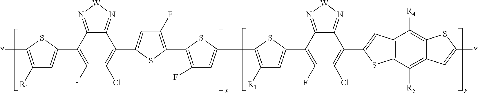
C1(C2=CC([R1])=C(*)S2)=C(F)C(Cl)=C(C2=CC(F)=C(C3=C(F)C=C(C4=C([R1])C=C(C5=C(F)C(Cl)=C(C6=CC7=C(C([R5])=C8C(=C7[R4])SC(*)=C8)S6)C6=N[W]N=C56)S4)S3)S2)C2=N[W]N=C12
